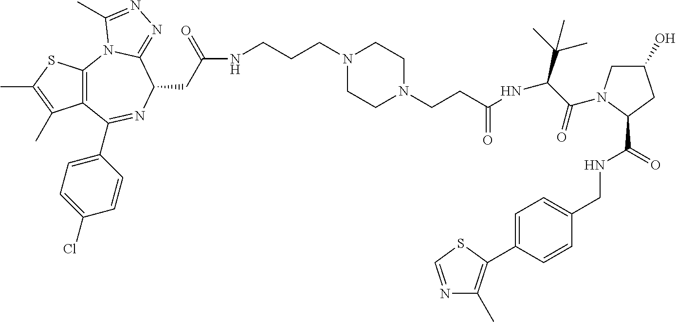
S1C(C)=C(C)C2=C1N1C(=NN=C1C)C(CC(=O)NCCCN1CCN(CCC(NC(C(C)(C)C)C(=O)N3CC(O)CC3C(=O)NCC3=CC=C(C4=C(C)N=CS4)C=C3)=O)CC1)N=C2C1=CC=C(Cl)C=C1
